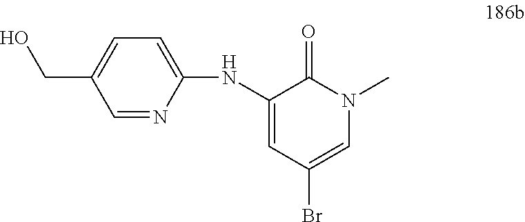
C1(NC2=CC(Br)=CN(C)C2=O)=CC=C(CO)C=N1
